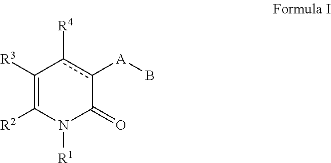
C1([R3])=C([R2])N([R1])C(=O)c([A]B)c1[R4]
